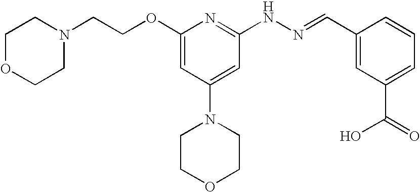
N1(CCOC2=CC(N3CCOCC3)=CC(NN=CC3=CC(C(=O)O)=CC=C3)=N2)CCOCC1
